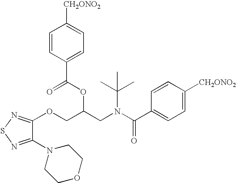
C1=CC(C(OC(CN(C(C)(C)C)C(=O)C2=CC=C([CH2ONO2])C=C2)COC2=NSN=C2N2CCOCC2)=O)=CC=C1[CH2ONO2]
